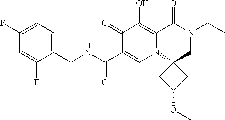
C1(CNC(=O)C2=CN3C(=C(O)C2=O)C(=O)N(C(C)C)CC32CC(OC)C2)=CC=C(F)C=C1F
